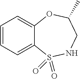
C12=CC=CC=C1S(=O)(=O)NCC(C)O2
